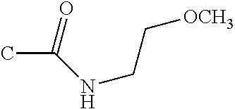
O=C(NCC[OCH3])C
